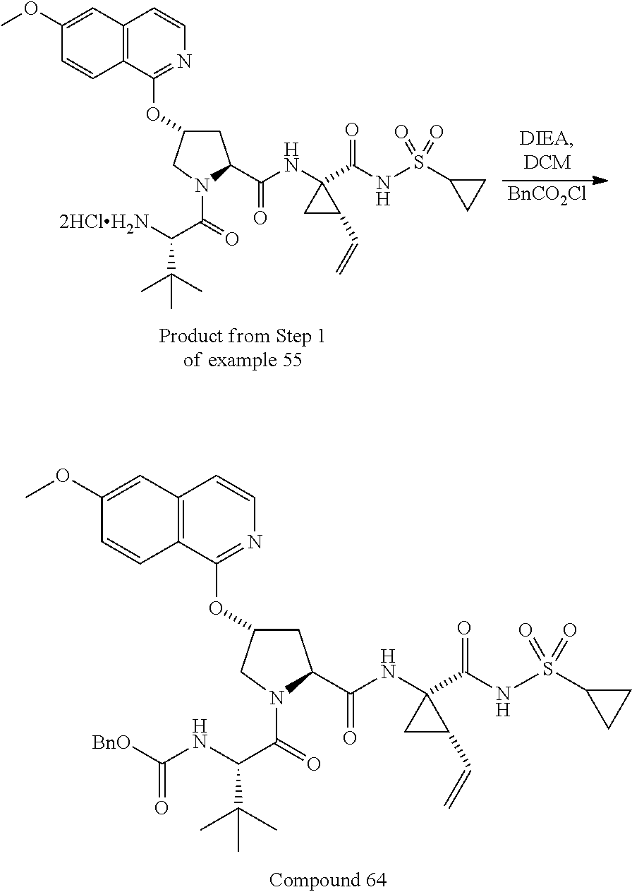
[BnCO2Cl].C1(OC)=CC2=C(C=C1)C(OC1CC(C(NC3(C(NS(C4CC4)(=O)=O)=O)CC3C=C)=O)N(C(C([2HClH2N])C(C)(C)C)=O)C1)=NC=C2.C1(OC)=CC2=C(C=C1)C(OC1CC(C(NC3(C(NS(C4CC4)(=O)=O)=O)CC3C=C)=O)N(C(C(C(C)(C)C)NC([BnO])=O)=O)C1)=NC=C2
